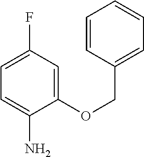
C1=C(F)C=C(OCC2=CC=CC=C2)C(N)=C1
